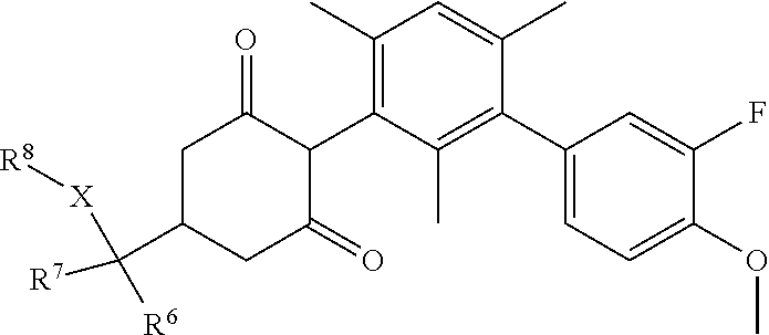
C1(C2=CC=C(OC)C(F)=C2)=C(C)C(C2C(=O)CC(C([R7])([R6])[X][R8])CC2=O)=C(C)C=C1C
